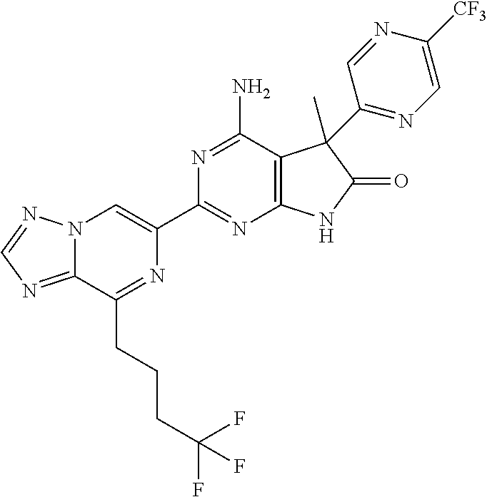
C12=NC=NN1C=C(C1=NC3=C(C(N)=N1)C(C)(C1=NC=C([CF3])N=C1)C(=O)N3)N=C2CCCC(F)(F)F
